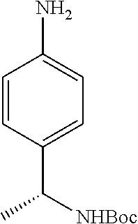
C1=CC(C([NHBoc])C)=CC=C1N
